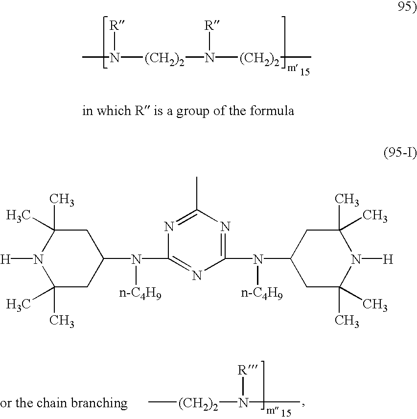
C1(C)(C)CC(N([n-C4H9])C2=NC(N([n-C4H9])C3CC(C)(C)N([H])C(C)(C)C3)=NC(C)=N2)CC(C)(C)N1[H].C[(CH2)2]N([R])C.CN([R])[(CH2)2]N([R])[(CH2)2]C
